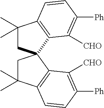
C1(C)(C)CC2(C3=C1C=CC([Ph])=C3[CHO])CC(C)(C)C1=C2C([CHO])=C([Ph])C=C1
